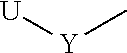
[U][Y]C
